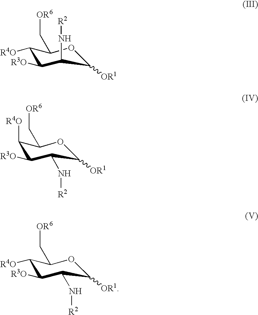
C1([R4O])C([R3O])C(N[R2])C([OR1])OC1C[OR6].C1([R4O])C([R3O])C(N[R2])C([OR1])OC1C[OR6].C1([R4O])C([R3O])C(N[R2])C([OR1])OC1C[OR6]
